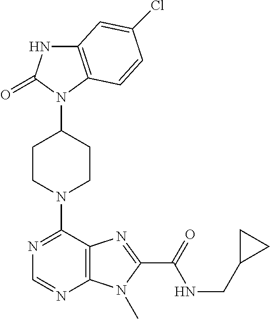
C12=C(C=CC(Cl)=C1)N(C1CCN(C3=NC=NC4=C3N=C(C(=O)NCC3CC3)N4C)CC1)C(=O)N2
